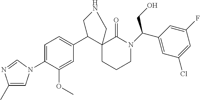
C1=C(N2C=C(C)N=C2)C(OC)=CC(C2C3(CCCN(C(CO)C4=CC(Cl)=CC(F)=C4)C3=O)CNC2)=C1
